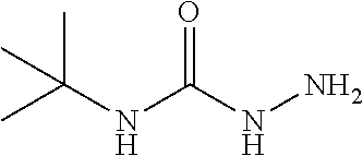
O=C(NN)NC(C)(C)C
